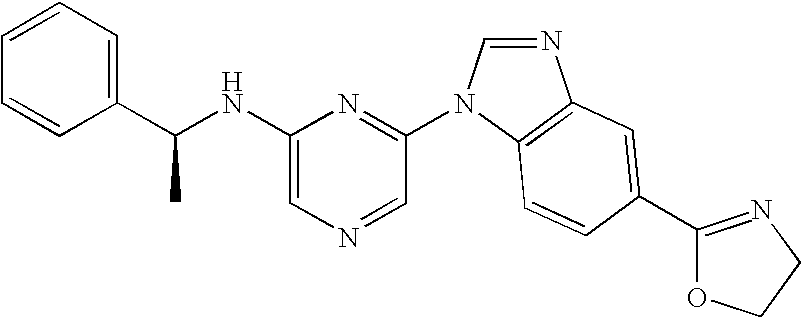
C1(NC(C2=CC=CC=C2)C)=CN=CC(N2C=NC3=C2C=CC(C2=NCCO2)=C3)=N1
